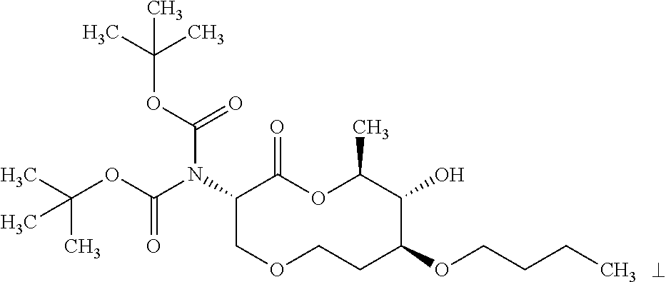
N(C1COCCC(OCCCC)C(O)C(C)OC1=O)(C(OC(C)(C)C)=O)C(OC(C)(C)C)=O
